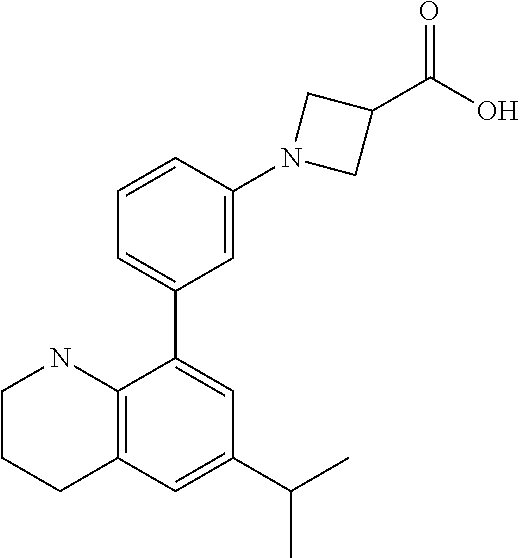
C1=CC(N2CC(C(O)=O)C2)=CC(C2=CC(C(C)C)=CC3=C2NCCC3)=C1
